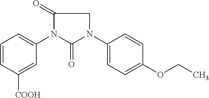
C1=CC([COOH])=CC(N2C(=O)N(C3=CC=C(OCC)C=C3)CC2=O)=C1
